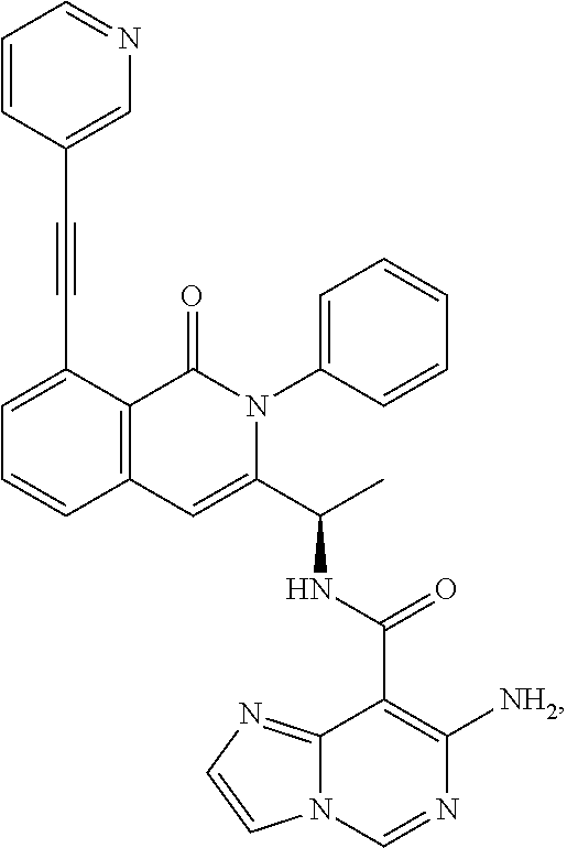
C(#CC1=CC=CC2=C1C(=O)N(C1=CC=CC=C1)C(C(C)NC(C1=C([NH2])N=CN3C1=NC=C3)=O)=C2)C1=CN=CC=C1
